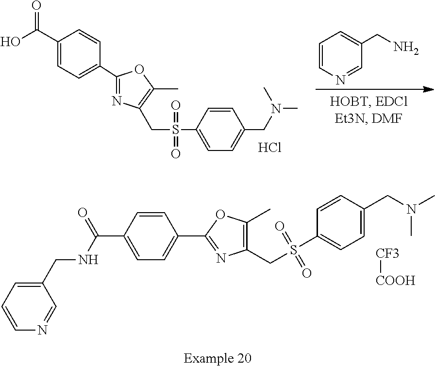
C1(CNC(C2=CC=C(C3=NC(CS(C4=CC=C(CN(C)C)C=C4)(=O)=O)=C(C)O3)C=C2)=O)=CC=CN=C1.[CF3][COOH].C1=CN=CC(CN)=C1.C1(C(O)=O)=CC=C(C2=NC(CS(C3=CC=C(CN(C)C)C=C3)(=O)=O)=C(C)O2)C=C1.Cl
